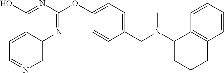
C1=C2C(=CN=C1)N=C(OC1=CC=C(CN(C3CCCC4=C3C=CC=C4)C)C=C1)N=C2O
